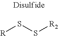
[R]SS[R2]
